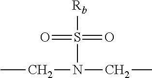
CCN(CC)S([Rb])(=O)=O
